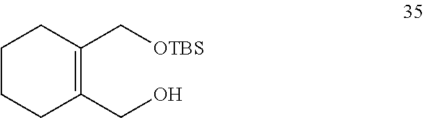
C1CCC(CO)=C(C[OTBS])C1
